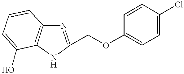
N1=C(COC2=CC=C(Cl)C=C2)NC2=C1C=CC=C2O
